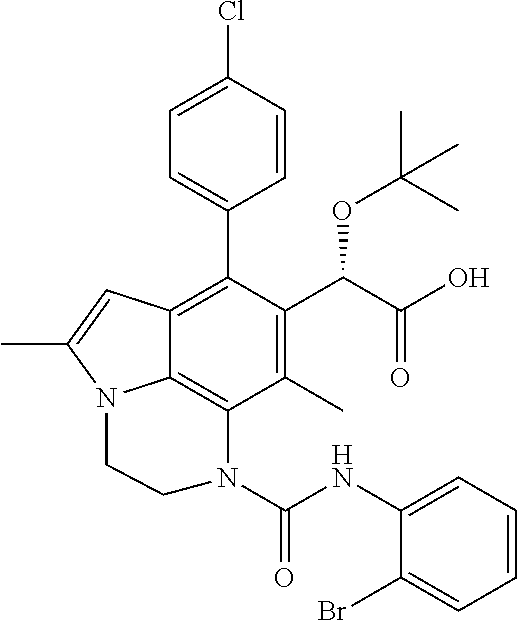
C1=C(Cl)C=CC(C2=C3C4=C(C(C)=C2C(C(O)=O)OC(C)(C)C)N(C(NC2=CC=CC=C2Br)=O)CCN4C(C)=C3)=C1
